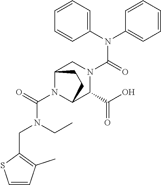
C1(N(C2=CC=CC=C2)C(=O)N2CC3N(C(=O)N(CC)CC4=C(C)C=CS4)C(C2C(O)=O)CC3)=CC=CC=C1
